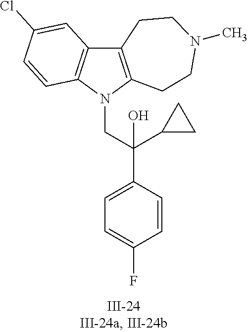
N1(CC(C2=CC=C(F)C=C2)(C2CC2)O)C2=C(C3=C1C=CC(Cl)=C3)CCN(C)CC2
